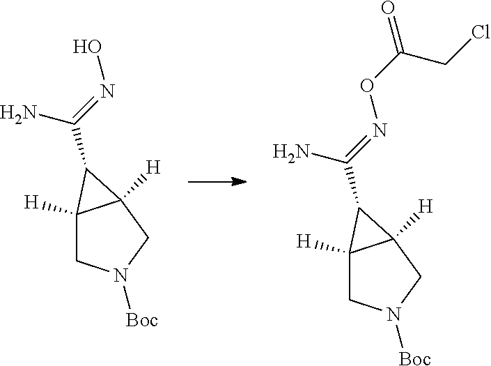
C12([H])CN([Boc])CC1([H])C2C(N)=NOC(=O)CCl.C12([H])CN([Boc])CC1([H])C2C(N)=NO
